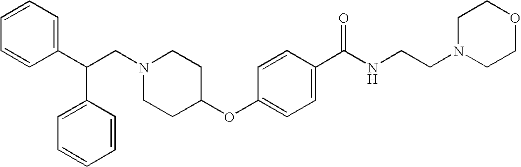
N1(CC(C2=CC=CC=C2)C2=CC=CC=C2)CCC(OC2=CC=C(C(NCCN3CCOCC3)=O)C=C2)CC1
